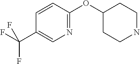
C1(OC2CCNCC2)=NC=C(C(F)(F)F)C=C1
